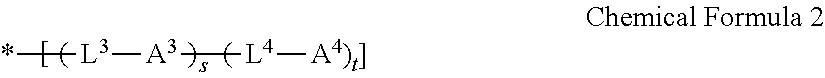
*[L3][A3][L4][A4)t]]
